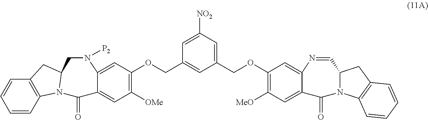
C1(OCC2=CC([NO2])=CC(COC3=C([OMe])C=C4C(=C3)N([P2])CC3N(C4=O)C4=C(C3)C=CC=C4)=C2)=C([MeO])C=C2C(=C1)N=CC1N(C2=O)C2=C(C1)C=CC=C2
